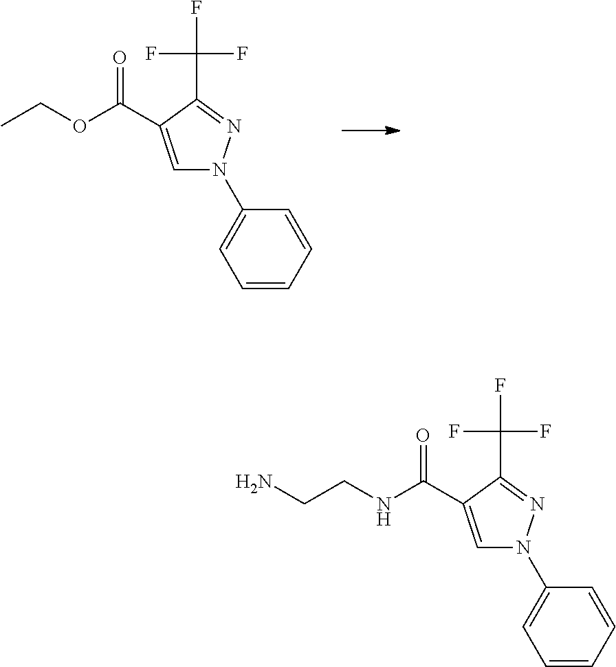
C1=CC=CC(N2C=C(C(OCC)=O)C(C(F)(F)F)=N2)=C1.C1=CC=CC(N2C=C(C(NCCN)=O)C(C(F)(F)F)=N2)=C1
